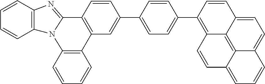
C1=CC2=C(C=C1)N1C(=NC3=C1C=CC=C3)C1=C2C=C(C2=CC=C(C3=C4C5=C6C(=CC=C5C=C3)C=CC=C6C=C4)C=C2)C=C1
